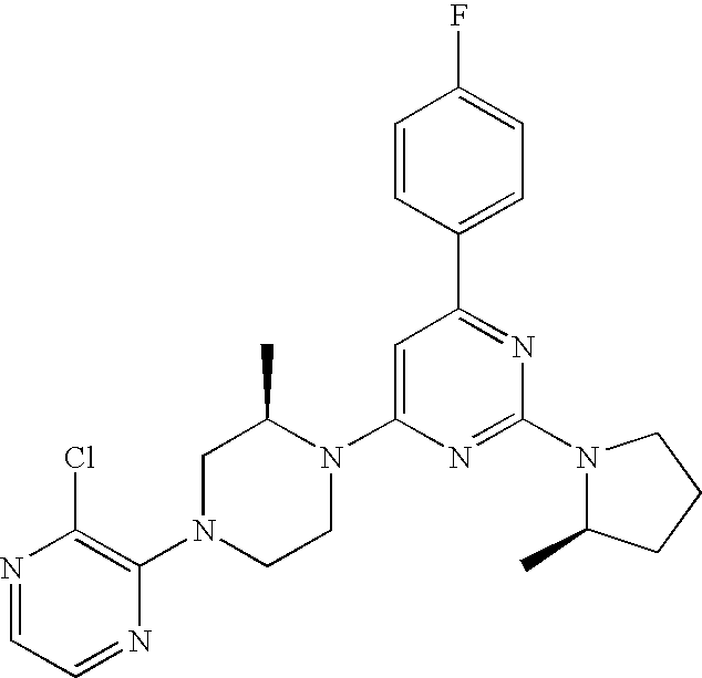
C1=CC(C2=NC(N3C(C)CCC3)=NC(N3C(C)CN(C4=C(Cl)N=CC=N4)CC3)=C2)=CC=C1F
